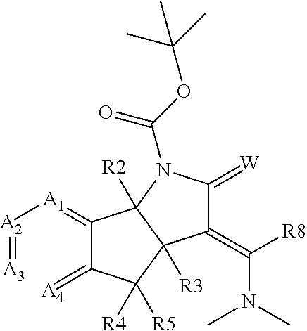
C1(=[A1][A2]=[A3])C(=[A4])C([R4])([R5])C2([R3])C1([R2])N(C(=O)OC(C)(C)C)C(=[W])C2=C([R8])N(C)C
